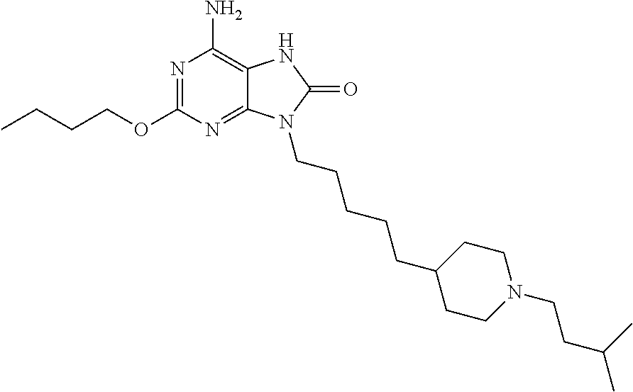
N1=C(OCCCC)N=C2C(=C1N)NC(=O)N2CCCCCC1CCN(CCC(C)C)CC1
